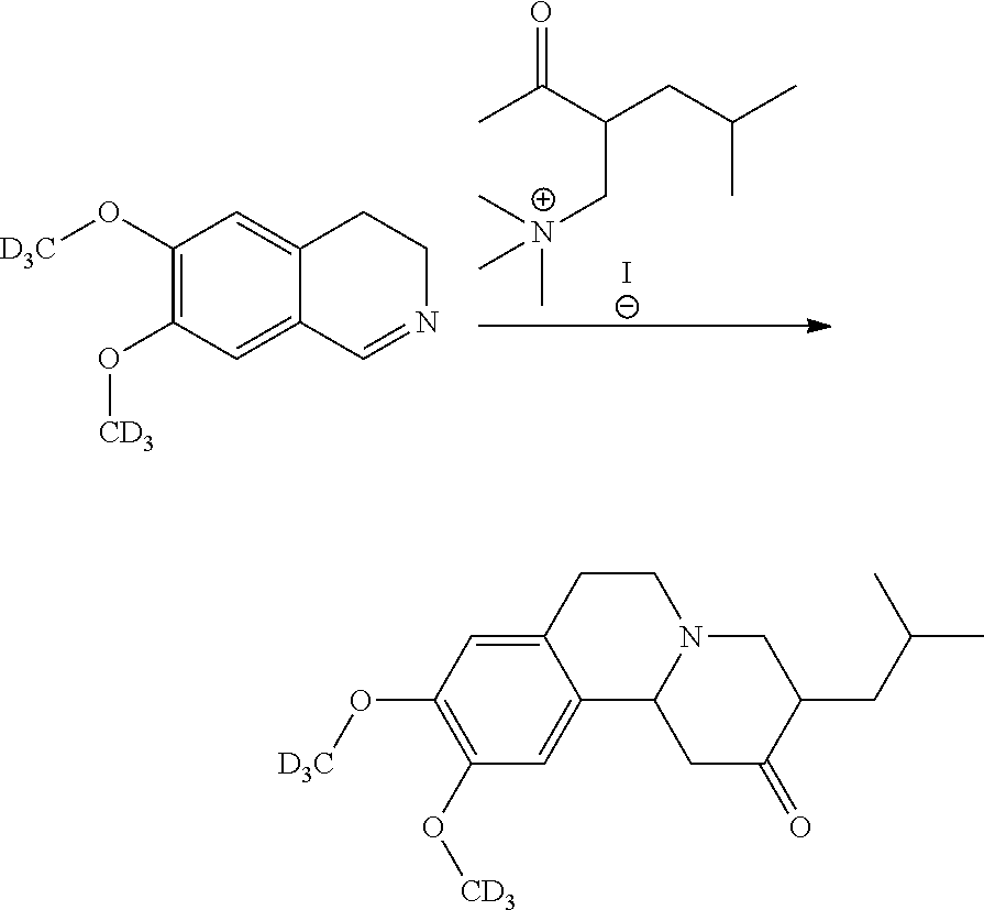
CC(C(C[N+](C)(C)C)CC(C)C)=O.[I-].C1(O[D3C])=C(O[CD3])C=C2C(=C1)CCN=C2.C12=CC(O[D3C])=C(O[CD3])C=C1C1N(CC2)CC(CC(C)C)C(=O)C1
